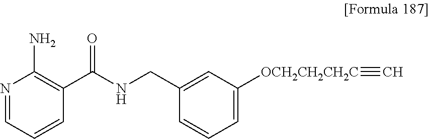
N1=CC=CC(C(NCC2=CC([OCH2CH2CH2C]#C)=CC=C2)=O)=C1N
